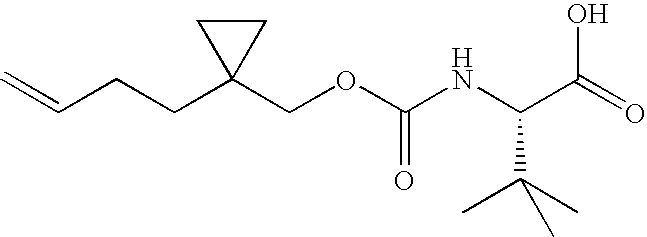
C=CCCC1(COC(NC(C(=O)O)C(C)(C)C)=O)CC1
